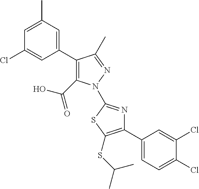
C1(C2=CC(C)=CC(Cl)=C2)=C(C(=O)O)N(C2=NC(C3=CC=C(Cl)C(Cl)=C3)=C(SC(C)C)S2)N=C1C
